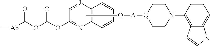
CO[A][Q]1CCN(C2=C3C(=CC=C2)SC=C3)CC1.C1(OC(=O)OC([Ab]C)=O)=NC2=C([J]c1)C=CC=C2
